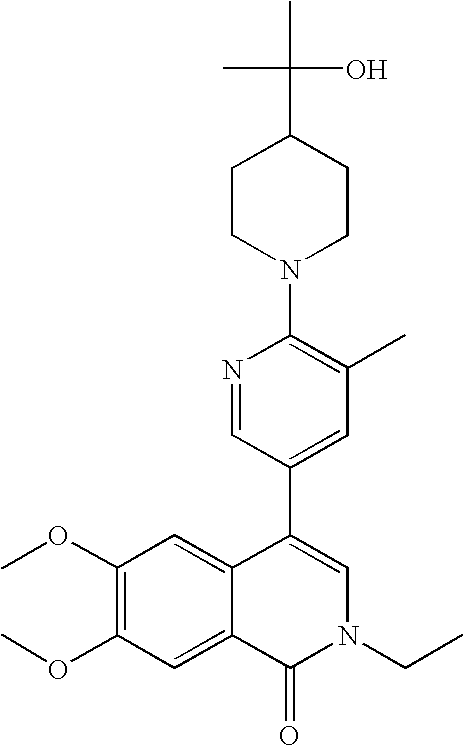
C1CN(C2=C(C)C=C(C3=CN(CC)C(=O)C4=CC(OC)=C(OC)C=C34)C=N2)CCC1C(C)(C)O
